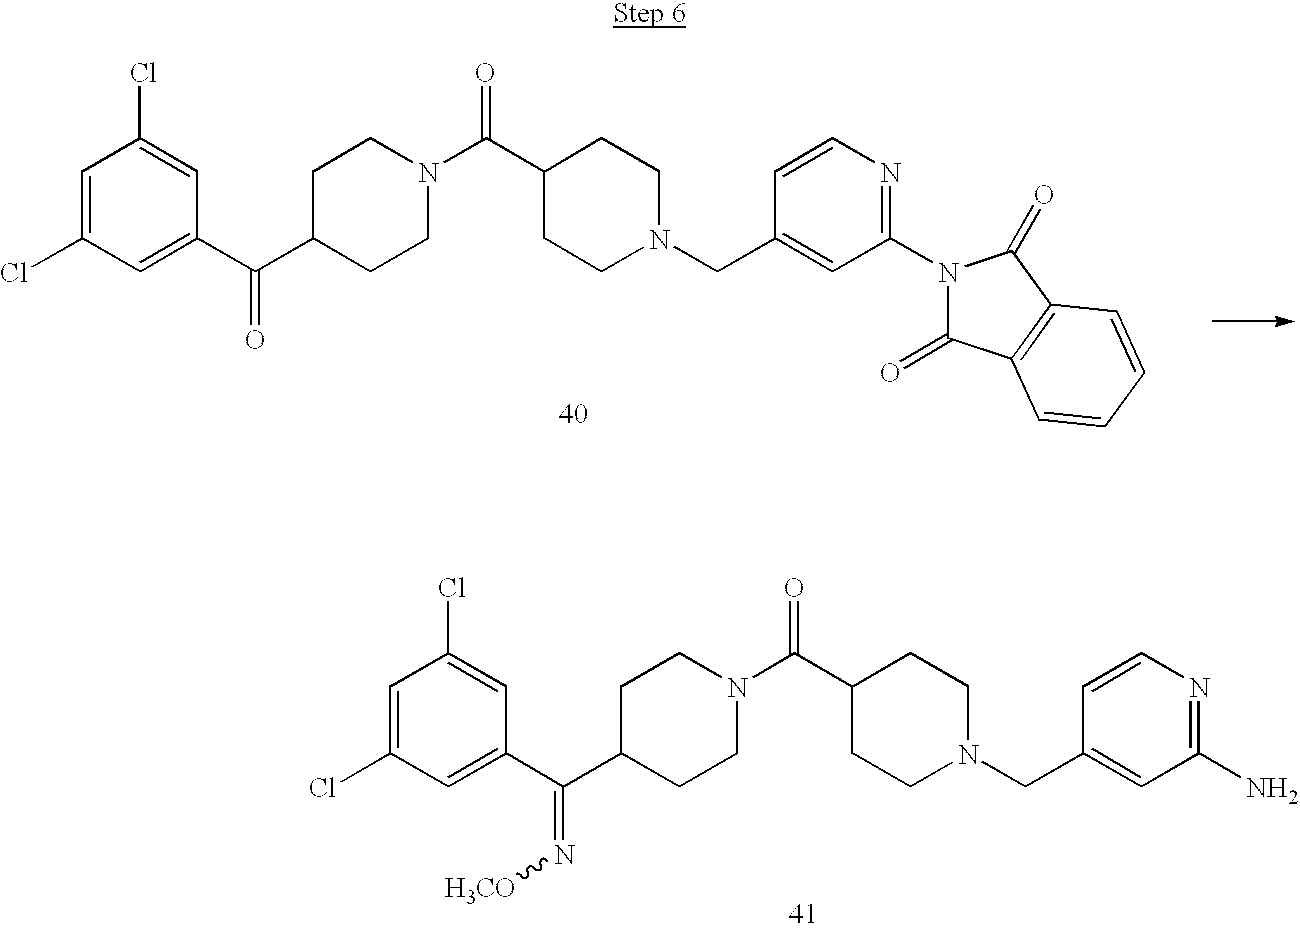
C1=C(Cl)C=C(C(C2CCN(C(C3CCN(CC4=CC(N5C(=O)C6=C(C5=O)C=CC=C6)=NC=C4)CC3)=O)CC2)=O)C=C1Cl.C1=C(Cl)C=C(C(C2CCN(C(C3CCN(CC4=CC(N)=NC=C4)CC3)=O)CC2)=N[H3CO])C=C1Cl
